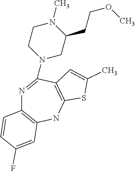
N1=C(N2CC(CCOC)N(C)CC2)C2=C(NC3=C1C=CC(F)=C3)SC(C)=C2
